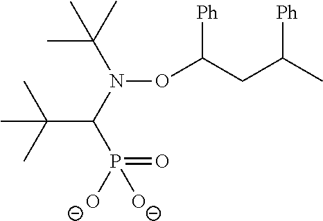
N(OC(CC(C)[Ph])[Ph])(C(P([O-])(=O)[O-])C(C)(C)C)C(C)(C)C
